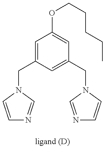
C1=CN(CC2=CC(OCCCCC)=CC(CN3C=CN=C3)=C2)C=N1
